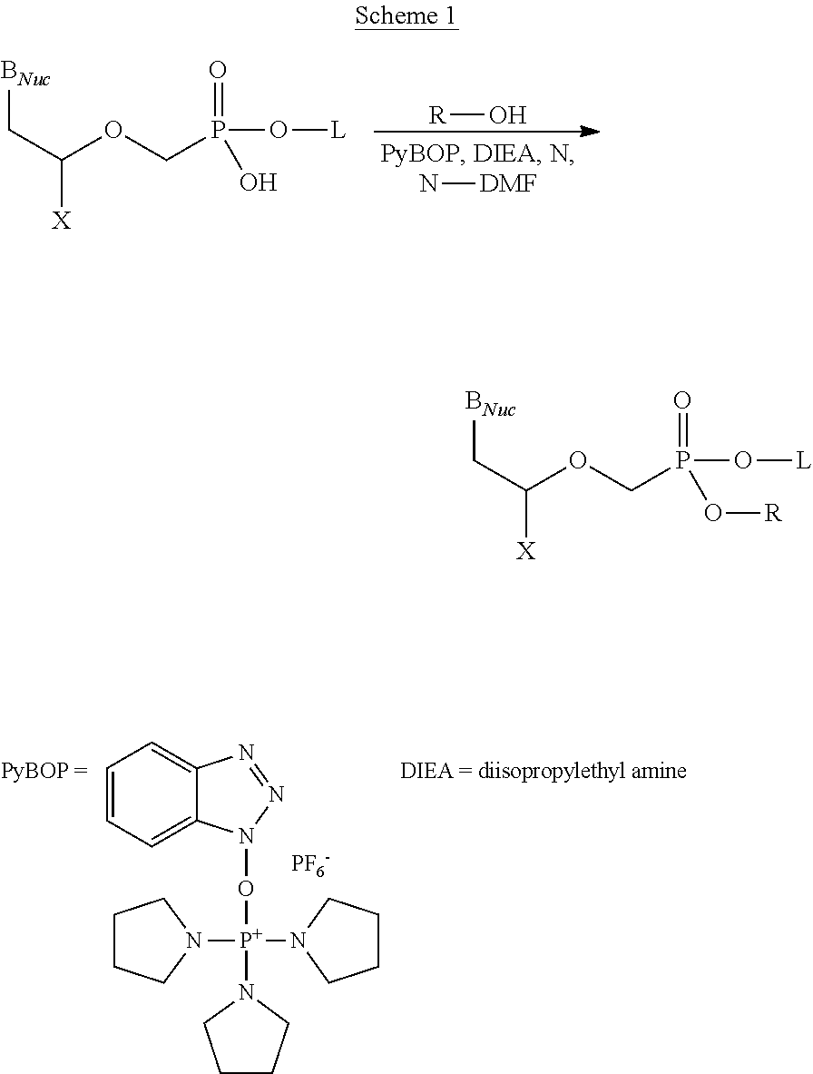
[R]O.N[DMF].[BNuc]CC([X])OCP(=O)(O[L])O.[PF6-].O([P+](N1CCCC1)(N1CCCC1)N1CCCC1)N1C2=CC=CC=C2N=N1.[BNuc]CC([X])OCP(=O)(O[L])O[R]
